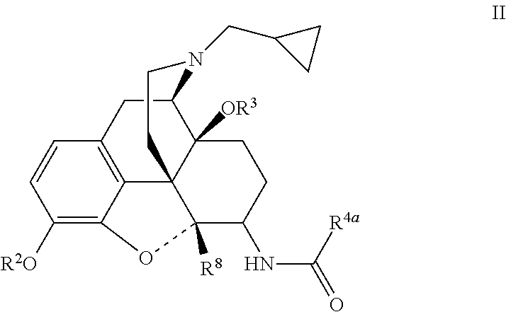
C1([R2O])=C2C3=C(C=C1)CC1C4([OR3])C3(C([R8])(C(NC(=O)[R4a])CC4)O2)CCN1CC1CC1
